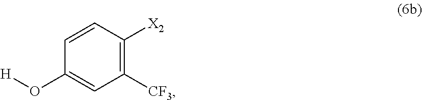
C1=CC([X2])=C([CF3])C=C1O[H]
